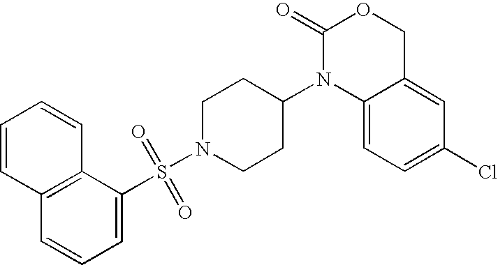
C1(=O)N(C2CCN(S(=O)(=O)C3=CC=CC4=C3C=CC=C4)CC2)C2=CC=C(Cl)C=C2CO1
